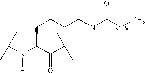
C(N(C(C(C(C)C)=O)CCCCNC(CC)=O)[H])(C)C
